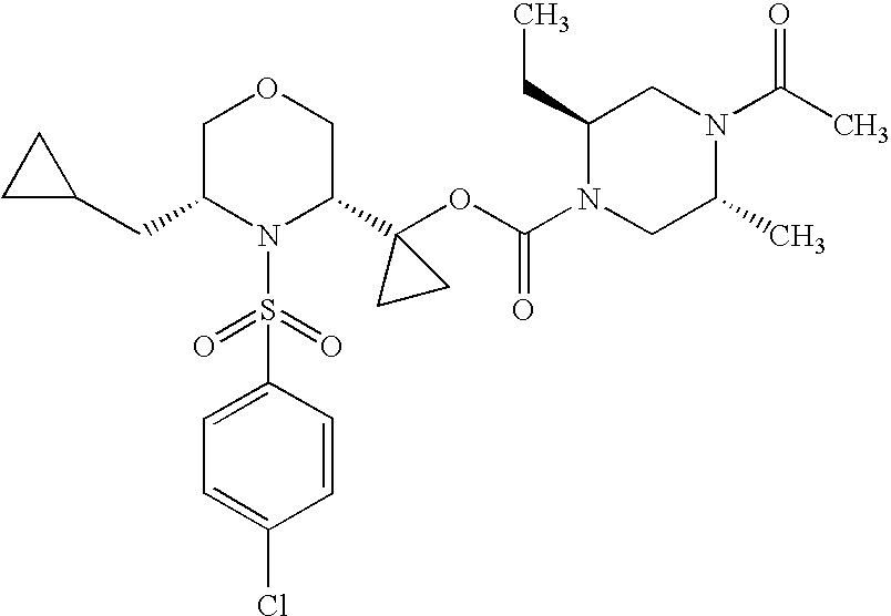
C1=C(S(=O)(=O)N2C(C3(OC(=O)N4CC(C)N(C(C)=O)CC4CC)CC3)COCC2CC2CC2)C=CC(Cl)=C1
